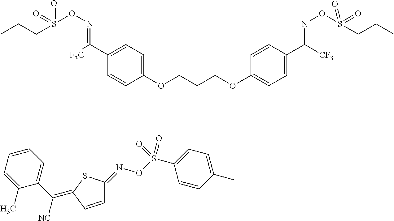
C1(C([F3C])=NOS(CCC)(=O)=O)=CC=C(OCCCOC2=CC=C(C([CF3])=NOS(CCC)(=O)=O)C=C2)C=C1.C1=C(C)C(C([NC])=C2SC(=NOS(C3=CC=C(C)C=C3)(=O)=O)C=C2)=CC=C1
